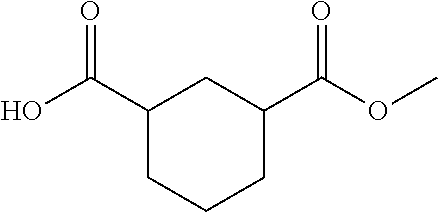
C1(C(O)=O)CCCC(C(OC)=O)C1
